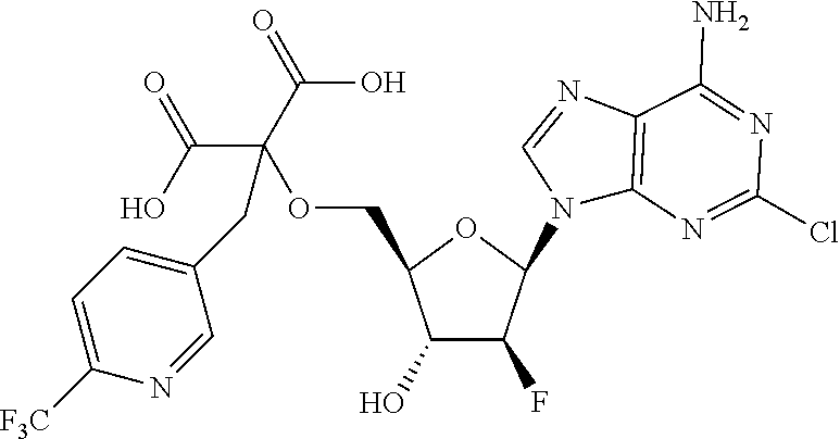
C1(O)C(F)C(N2C3=C(N=C2)C(N)=NC(Cl)=N3)OC1COC(C(O)=O)(C(O)=O)CC1=CC=C([F3C])N=C1
